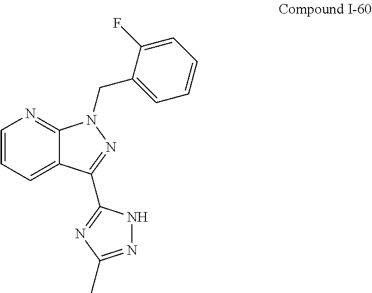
C1=CC=C2C(=N1)N(CC1=CC=CC=C1F)N=C2C1=NC(C)=NN1
